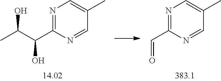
N1=C(C(O)C(O)C)N=CC(C)=C1.N1=C(C=O)N=CC(C)=C1
